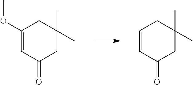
C1(OC)=CC(=O)CC(C)(C)C1.C1=CC(=O)CC(C)(C)C1
